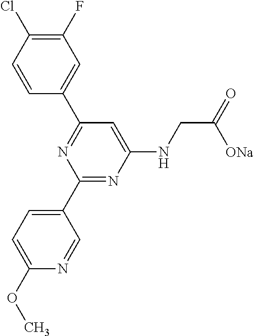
C1(F)=C(Cl)C=CC(C2=NC(C3=CC=C(OC)N=C3)=NC(NCC(=O)[ONa])=C2)=C1
